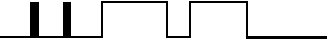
C(CCCCCCCC)C(C(C)C)C
